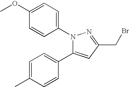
N1(C2=CC=C(OC)C=C2)C(C2=CC=C(C)C=C2)=CC(CBr)=N1
